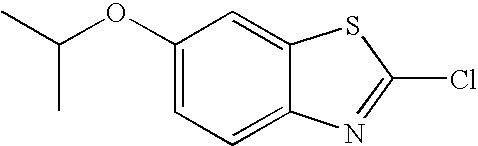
C1(OC(C)C)=CC=C2C(=C1)SC(Cl)=N2
